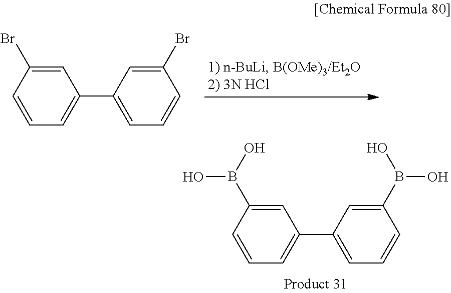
C1(C2=CC=CC(B(O)O)=C2)=CC=CC(B(O)O)=C1.C1(C2=CC=CC(Br)=C2)=CC=CC(Br)=C1
